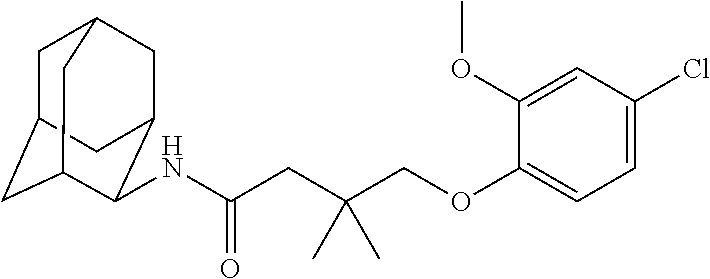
C1C2CC3C(NC(CC(COC4=CC=C(Cl)C=C4OC)(C)C)=O)C(CC1C3)C2
